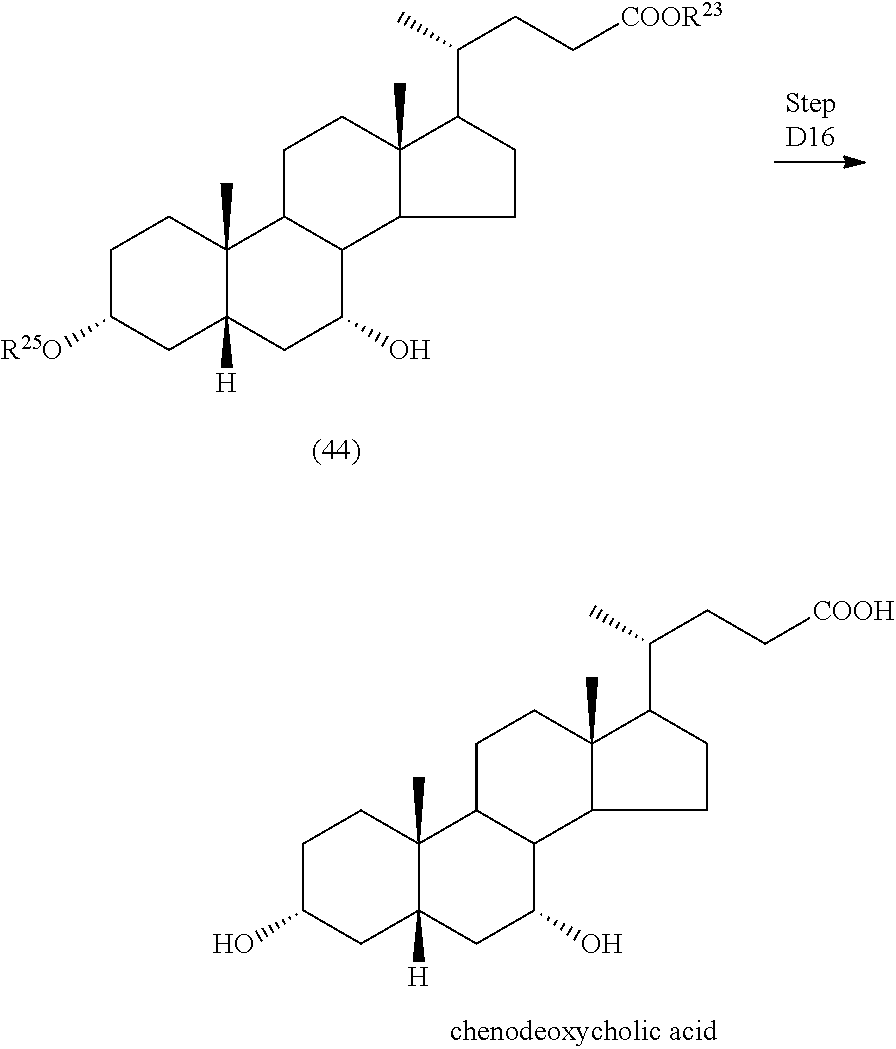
C1C([R25O])CC2([H])C(C)(C1)C1C(C(O)C2)C2C(C)(CC1)C(C(C)CC[COOR23])CC2.C1C(O)CC2([H])C(C)(C1)C1C(C(O)C2)C2C(C)(CC1)C(C(C)CC[COOH])CC2
